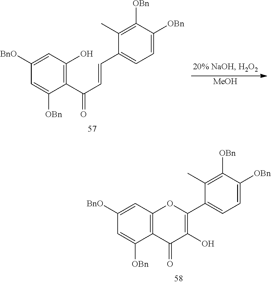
C1([BnO])=CC2=C(C([OBn])=C1)C(=O)C(O)=C(C1=CC=C([OBn])C([OBn])=C1C)O2.C1([BnO])=CC(O)=C(C(C=CC2=CC=C([OBn])C([OBn])=C2C)=O)C([OBn])=C1.[MeOH]
